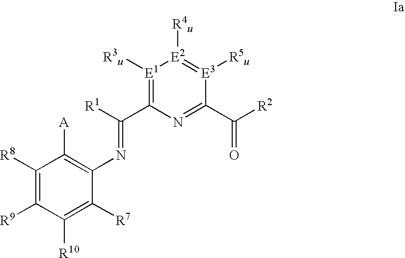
C1([R8])=C([R9])C([R10])=C([R7])C(N=C(C2=[E1]([R3u])[E2]([R4u])=[E3]([R5u])C(C([R2])=O)=N2)[R1])=C1[A]
